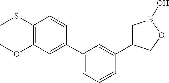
C1(C2=CC=CC(C3CB(O)OC3)=C2)=CC(OC)=C(SC)C=C1
